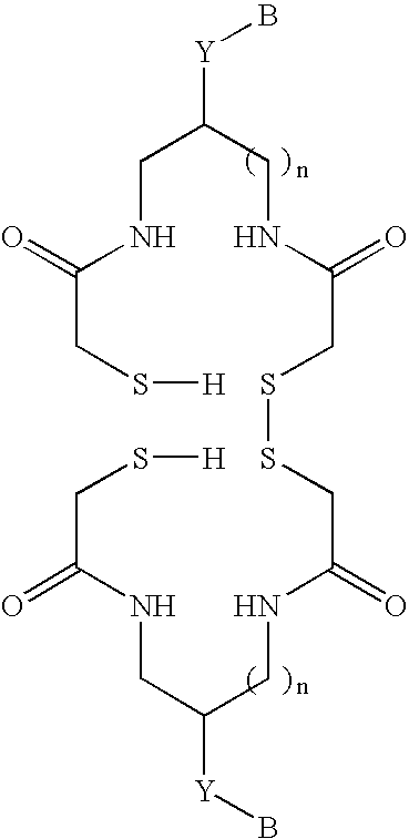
C(NC(=O)CS[H])C(CNC(=O)CSSCC(NCC(CNC(CS[H])=O)[Y]B)=O)[Y]B
